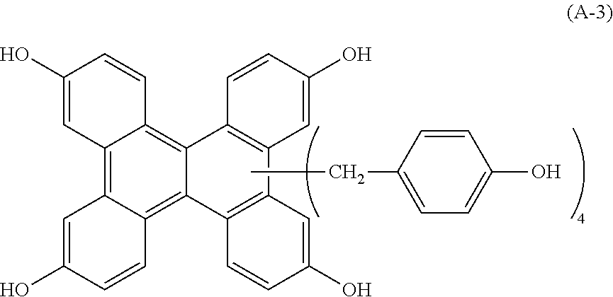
C12=C3C(=C4C(=C1C=CC(O)=C2)C1=C(C=C(O)C=C1)C1=C4C=CC(O)=C1)C=CC(O)=C3.CCC1=CC=C(O)C=C1
